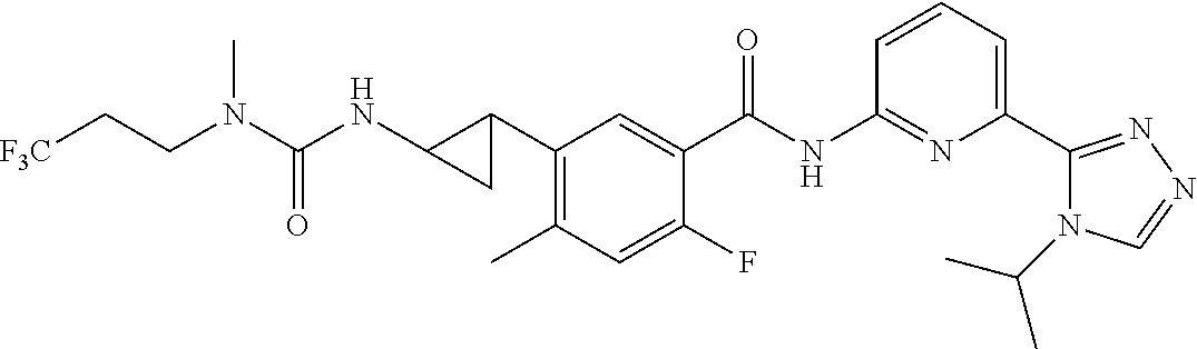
C1(C2CC2NC(=O)N(CC[F3C])C)=C(C)C=C(F)C(C(NC2=NC(C3=NN=CN3C(C)C)=CC=C2)=O)=C1
